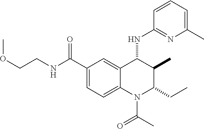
C1(C(NCCOC)=O)=CC=C2C(=C1)C(NC1=NC(C)=CC=C1)C(C)C(CC)N2C(C)=O
